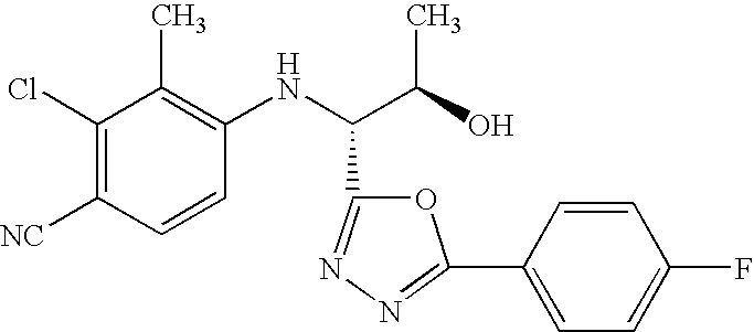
C1(Cl)=C([CN])C=CC(NC(C(O)C)C2=NN=C(C3=CC=C(F)C=C3)O2)=C1C
